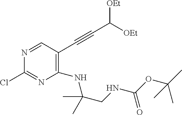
C1(NC(CNC(OC(C)(C)C)=O)(C)C)=C(C#CC([OEt])[OEt])C=NC(Cl)=N1
